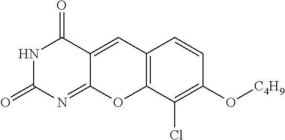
N1C(=O)N=C2C(=CC3=C(O2)C(Cl)=C(O[C4H9])C=C3)C1=O
